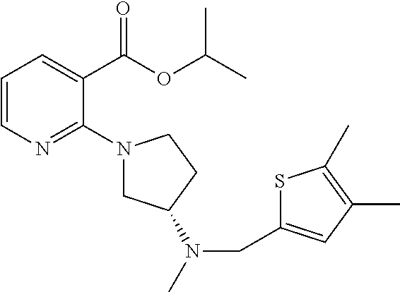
C1=CN=C(N2CC(N(CC3=CC(C)=C(C)S3)C)CC2)C(C(OC(C)C)=O)=C1
